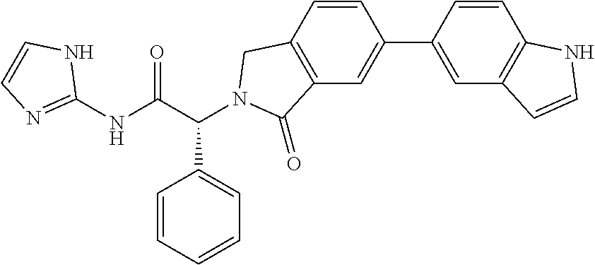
C1(NC(C(C2=CC=CC=C2)N2CC3=C(C=C(C4=CC5=C(C=C4)NC=C5)C=C3)C2=O)=O)=NC=CN1
